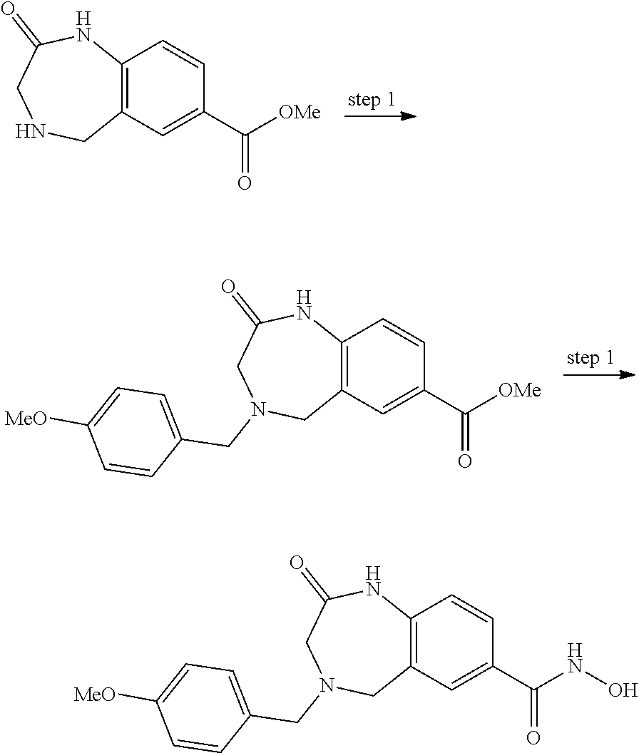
O=C1CNCC2=C(N1)C=CC(C(=O)[OMe])=C2.C1=CC(CN2CC(=O)NC3=C(C=C(C(=O)[OMe])C=C3)C2)=CC=C1[MeO].C1=C([MeO])C=CC(CN2CC3=C(C=CC(C(NO)=O)=C3)NC(=O)C2)=C1
